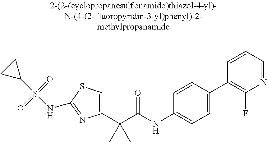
C1(C(C(NC2=CC=C(C3=C(F)N=CC=C3)C=C2)=O)(C)C)=CSC(NS(C2CC2)(=O)=O)=N1
